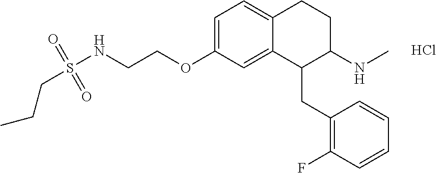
C1=C(OCCNS(CCC)(=O)=O)C=C2C(=C1)CCC(NC)C2CC1=C(F)C=CC=C1.Cl
